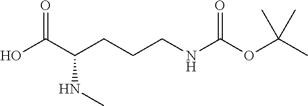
OC(C(CCCNC(OC(C)(C)C)=O)NC)=O
